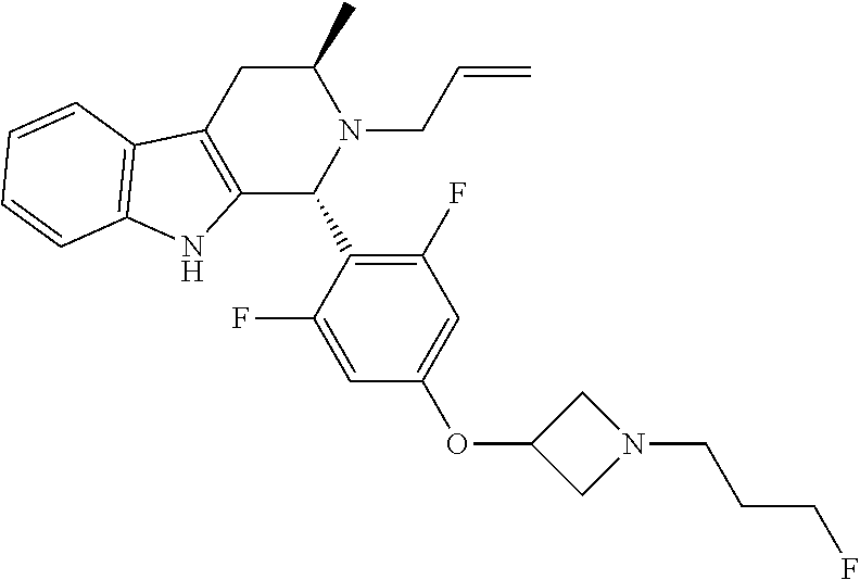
C12=C(CC(C)N(CC=C)C1C1=C(F)C=C(OC3CN(CCCF)C3)C=C1F)C1=C(N2)C=CC=C1
